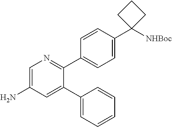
C1=C(N)C=C(C2=CC=CC=C2)C(C2=CC=C(C3([NHBoc])CCC3)C=C2)=N1
